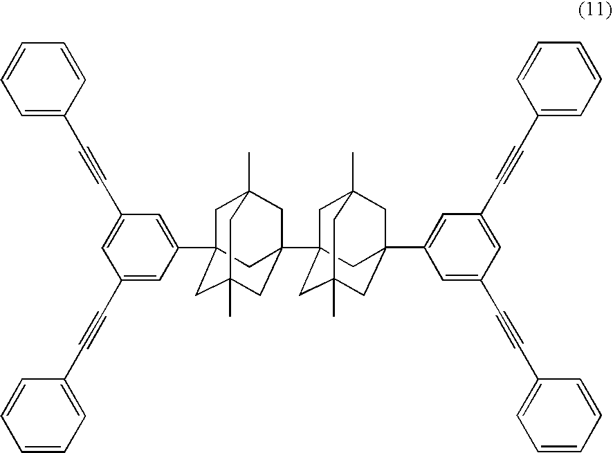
C1C2(C3=CC(C#CC4=CC=CC=C4)=CC(C#CC4=CC=CC=C4)=C3)CC3(C)CC(C45CC6(C)CC(C7=CC(C#CC8=CC=CC=C8)=CC(C#CC8=CC=CC=C8)=C7)(CC(C)(C4)C6)C5)(CC1(C)C3)C2
